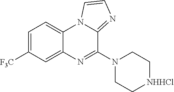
C1=C([F3C])C=C2C(=C1)N1C(=NC=C1)C(N1CC[NHHCl]CC1)=N2
